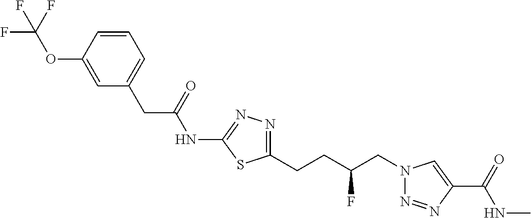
C1=CC(OC(F)(F)F)=CC(CC(NC2=NN=C(CCC(CN3N=NC(C(=O)NC)=C3)F)S2)=O)=C1
